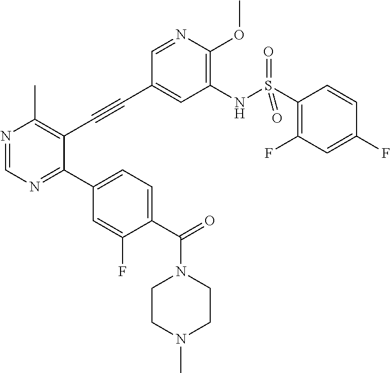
N1=CN=C(C2=CC=C(C(N3CCN(C)CC3)=O)C(F)=C2)C(C#CC2=CC(NS(C3=C(F)C=C(F)C=C3)(=O)=O)=C(OC)N=C2)=C1C
